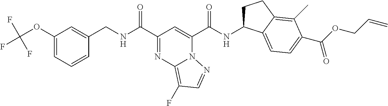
C1(OC(F)(F)F)=CC=CC(CNC(C2=NC3=C(F)C=NN3C(C(NC3CCC4=C(C)C(C(OCC=C)=O)=CC=C34)=O)=C2)=O)=C1
